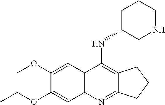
C1(OCC)=CC2=C(C=C1OC)C(N)=C1C(=N2)CCC1.C1(C)CNCCC1
